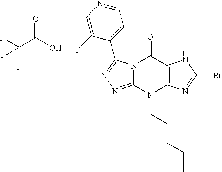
N12C(=NN=C1C1=CC=NC=C1F)N(CCCCC)C1=C(C2=O)NC(Br)=N1.C(C(O)=O)(F)(F)F
